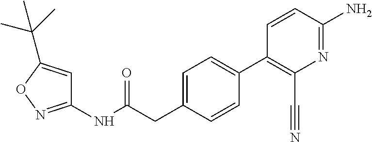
C1(NC(=O)CC2=CC=C(C3=C(C#N)N=C(N)C=C3)C=C2)=NOC(C(C)(C)C)=C1
